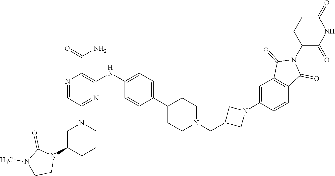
C1C(N2C(=O)N(C)CC2)CCCN1C1=NC(NC2=CC=C(C3CCN(CC4CN(C5=CC6=C(C=C5)C(=O)N(C5CCC(=O)NC5=O)C6=O)C4)CC3)C=C2)=C(C(=O)N)N=C1
